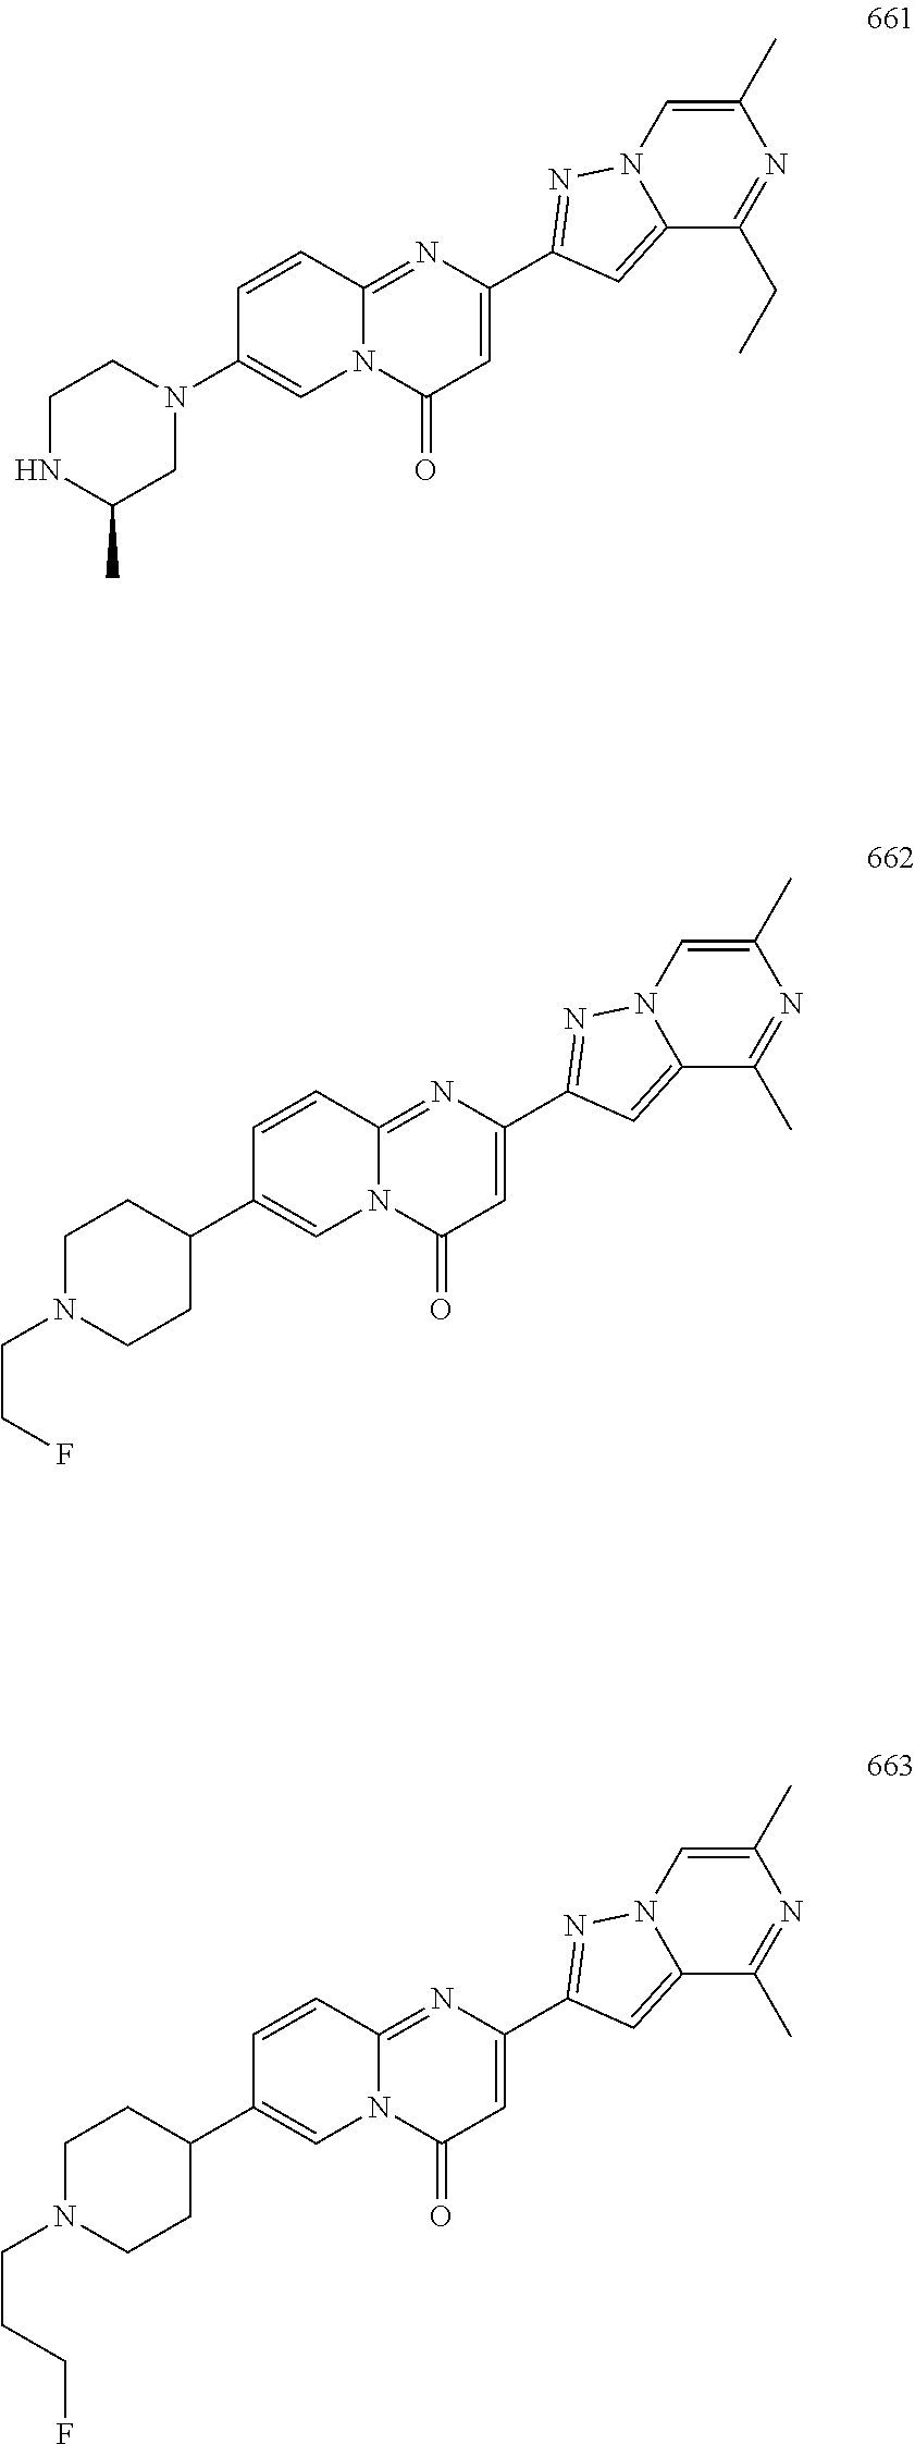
C1(C2=NN3C(=C2)C(CC)=NC(C)=C3)=CC(=O)N2C(=N1)C=CC(N1CCNC(C)C1)=C2.C1(C2=NN3C(=C2)C(C)=NC(C)=C3)=CC(=O)N2C(=N1)C=CC(C1CCN(CCF)CC1)=C2.C1(C2=NN3C(=C2)C(C)=NC(C)=C3)=CC(=O)N2C(=N1)C=CC(C1CCN(CCCF)CC1)=C2
